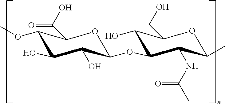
O1C(OC2C(O)C(CO)OC(C)C2NC(C)=O)C(O)C(O)C(OC)C1C(=O)O
